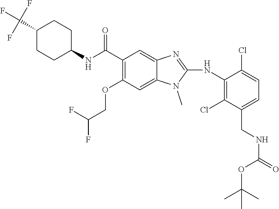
C1(C(F)(F)F)CCC(NC(C2=C(OCC(F)F)C=C3C(=C2)N=C(NC2=C(Cl)C(CNC(=O)OC(C)(C)C)=CC=C2Cl)N3C)=O)CC1
